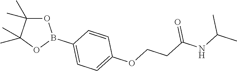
O1C(C)(C)C(C)(C)OB1C1=CC=C(OCCC(NC(C)C)=O)C=C1
